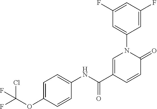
C1=C(C(NC2=CC=C(OC(F)(Cl)F)C=C2)=O)C=CC(=O)N1C1=CC(F)=CC(F)=C1
